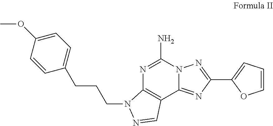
C(N1C2=C(C3=NC(C4=CC=CO4)=NN3C(N)=N2)C=N1)CCC1=CC=C(OC)C=C1
